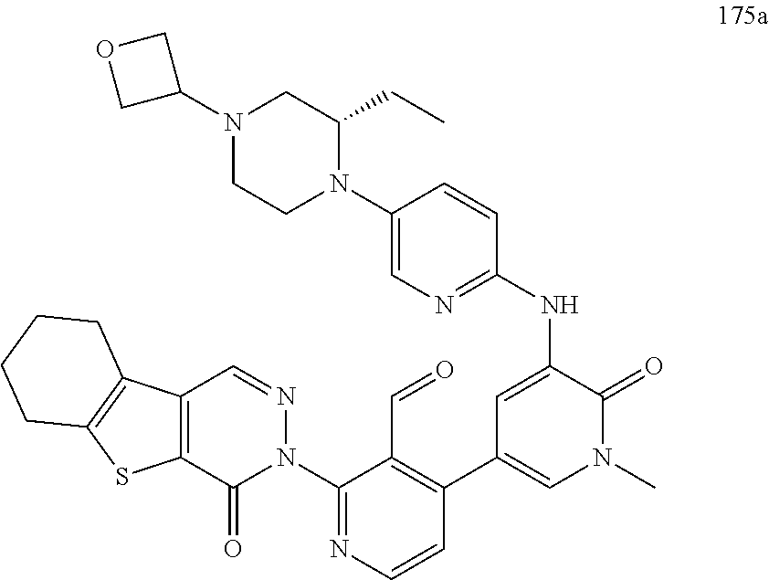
C1(N2C(=O)C3=C(C=N2)C2=C(S3)CCCC2)=NC=CC(C2=CN(C)C(=O)C(NC3=NC=C(N4C(CC)CN(C5COC5)CC4)C=C3)=C2)=C1C=O
